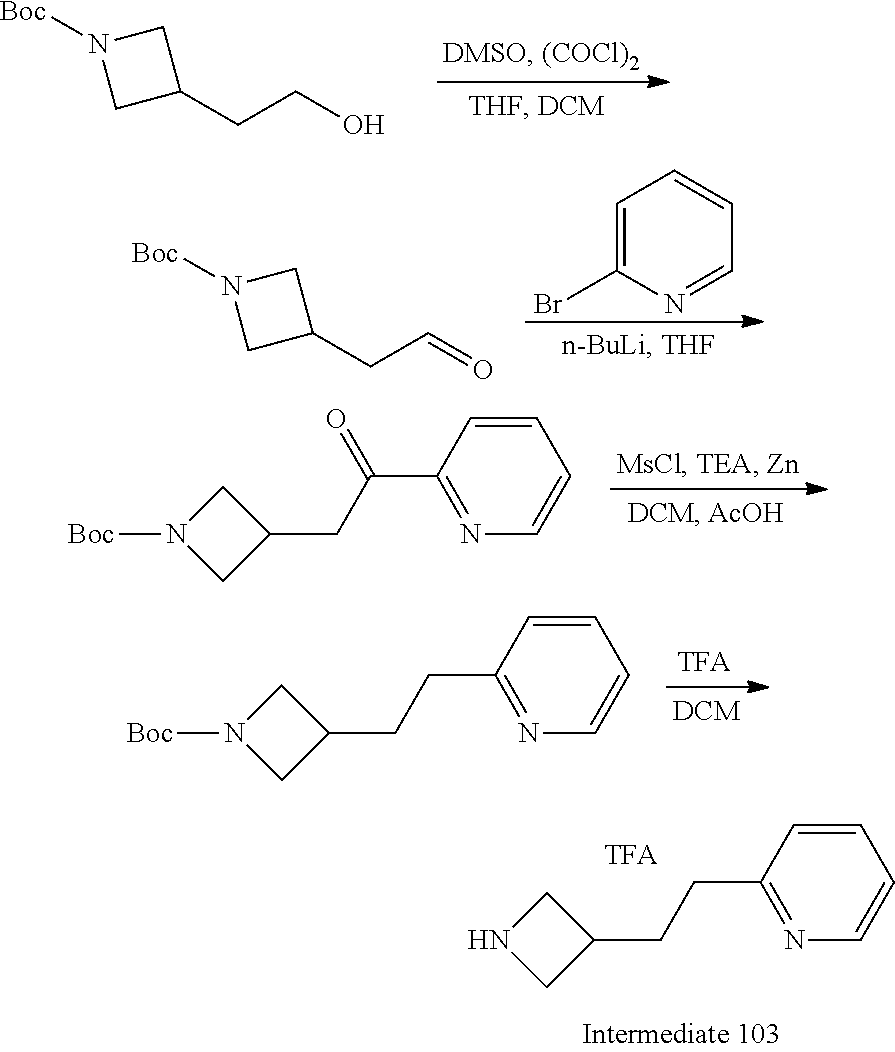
C1(CCC2=NC=CC=C2)CNC1.C1(CCO)CN([Boc])C1.C1(CC=O)CN([Boc])C1.C1=C(Br)N=CC=C1.C1(CC(C2=NC=CC=C2)=O)CN([Boc])C1.C1(CCC2=NC=CC=C2)CN([Boc])C1
